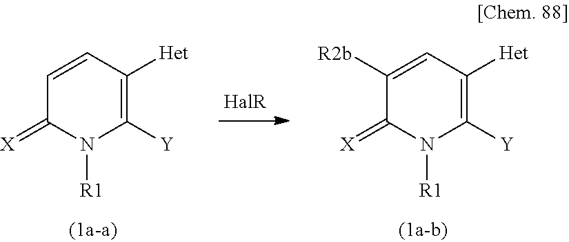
C1=CC([Het])=C([Y])N([R1])C1=[X].C1([R2b])=CC([Het])=C([Y])N([R1])C1=[X]
